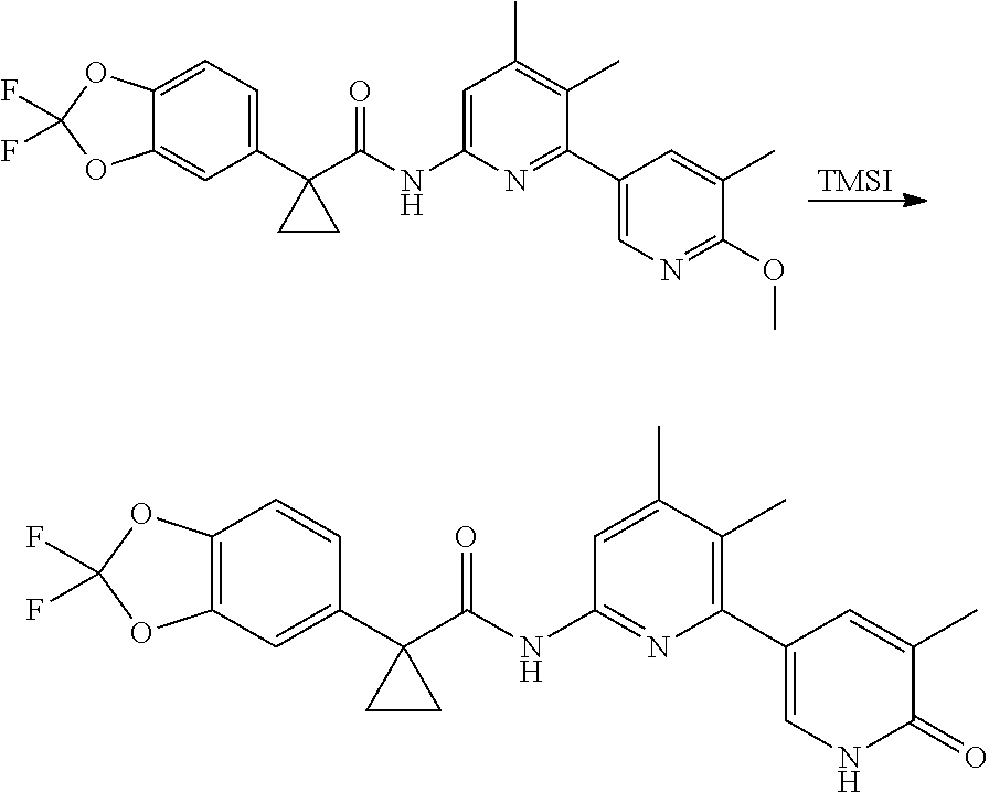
[TMSI].C12=CC=C(C3(C(NC4=CC(C)=C(C)C(C5=CN=C(OC)C(C)=C5)=N4)=O)CC3)C=C1OC(F)(F)O2.C12=C(C=C(C3(C(NC4=NC(C5=CNC(=O)C(C)=C5)=C(C)C(C)=C4)=O)CC3)C=C1)OC(F)(F)O2
